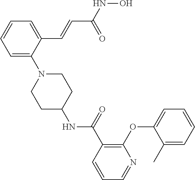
C1=C(C=CC(NO)=O)C(N2CCC(NC(=O)C3=C(OC4=CC=CC=C4C)N=CC=C3)CC2)=CC=C1
